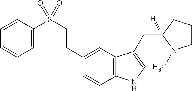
C1=CC2=C(C=C1CCS(C1=CC=CC=C1)(=O)=O)C(CC1([H])CCCN1C)=CN2
